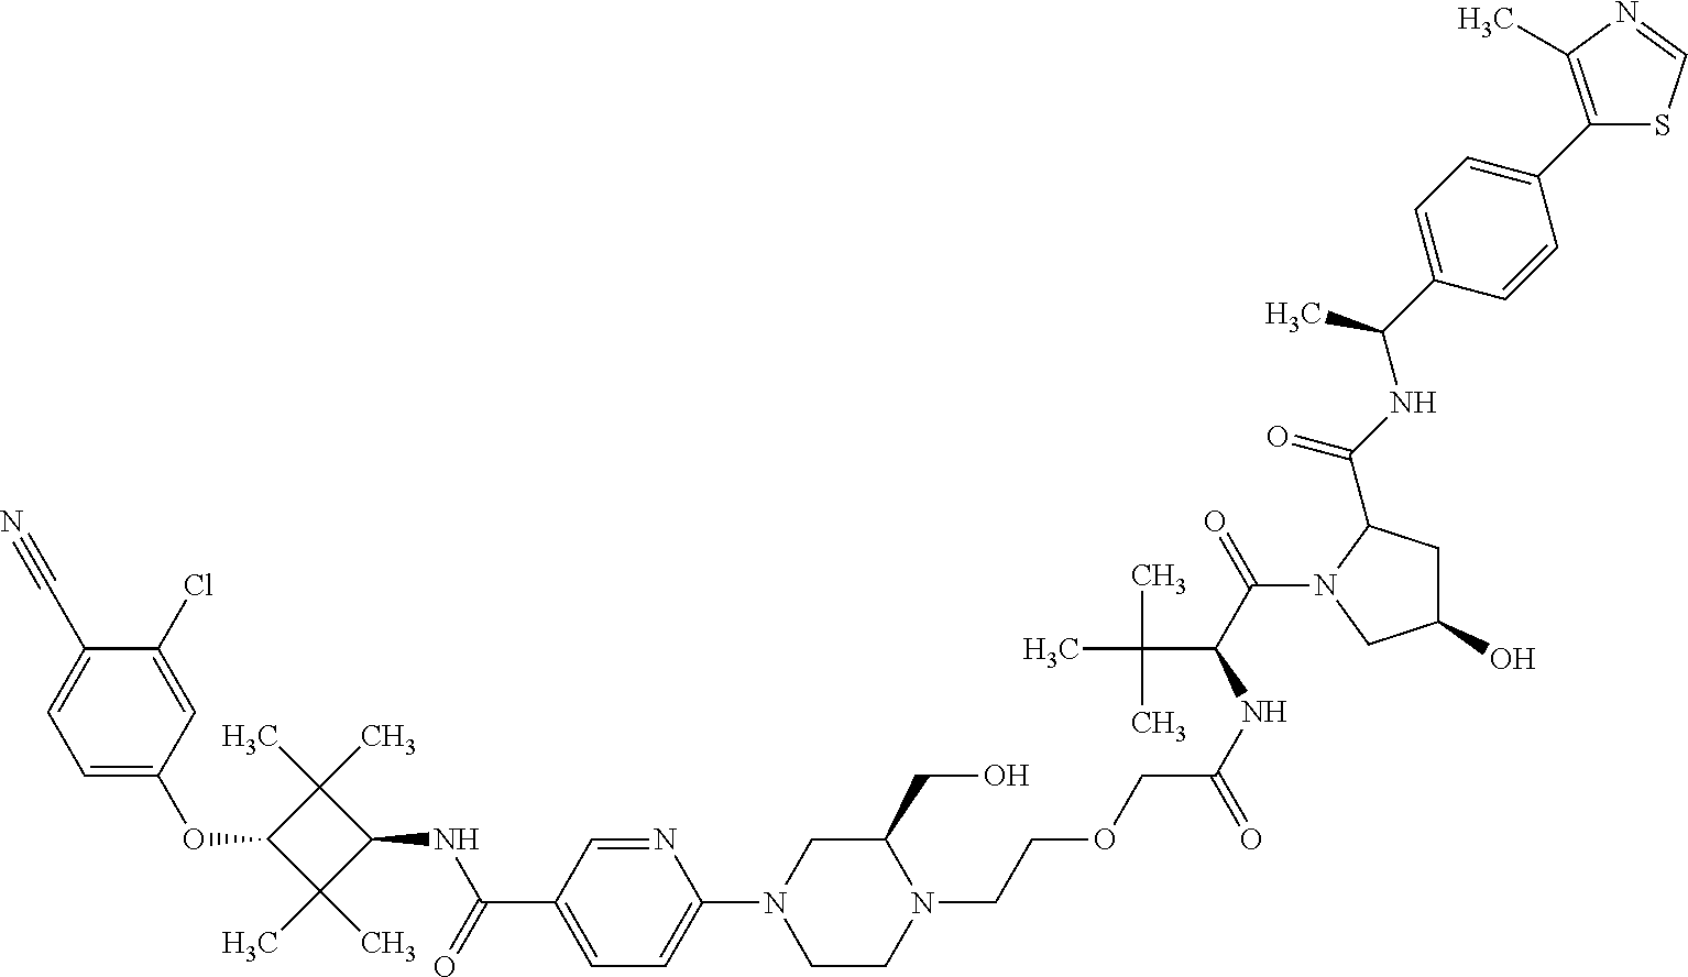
C1=C(OC2C(C)(C)C(NC(C3=CC=C(N4CCN(CCOCC(NC(C(=O)N5CC(O)CC5C(NC(C5=CC=C(C6=C(C)N=CS6)C=C5)C)=O)C(C)(C)C)=O)C(CO)C4)N=C3)=O)C2(C)C)C=C(Cl)C(C#N)=C1
